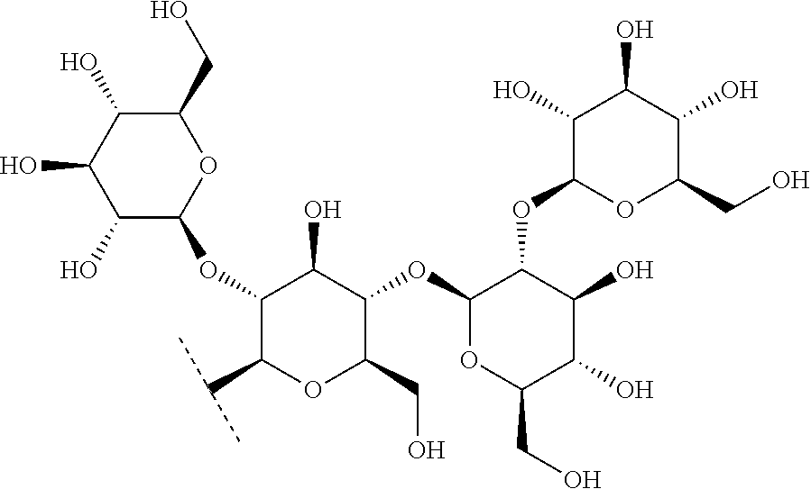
OC1C(OC2OC(CO)C(O)C(O)C2O)C(C(C)C)OC(CO)C1OC1OC(CO)C(O)C(O)C1OC1OC(CO)C(O)C(O)C1O
